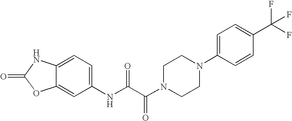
C12=CC(NC(C(N3CCN(C4=CC=C(C(F)(F)F)C=C4)CC3)=O)=O)=CC=C1NC(=O)O2
